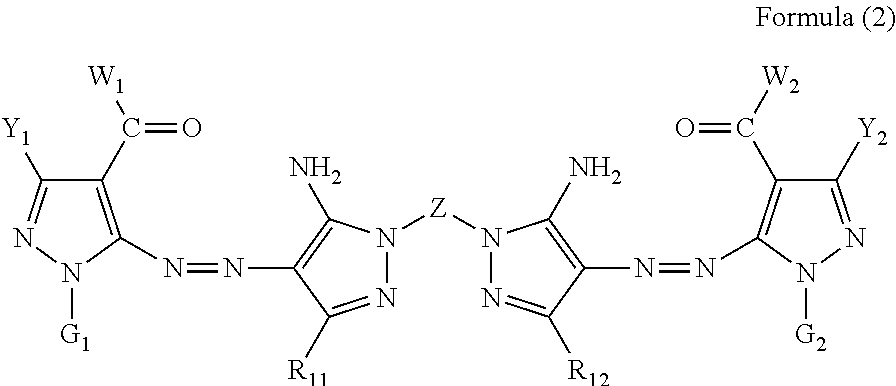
C1(C([W1])=O)=C(N=NC2=C(N)N([Z]N3N=C([R12])C(N=NC4=C(C([W2])=O)C([Y2])=NN4[G2])=C3N)N=C2[R11])N([G1])N=C1[Y1]
